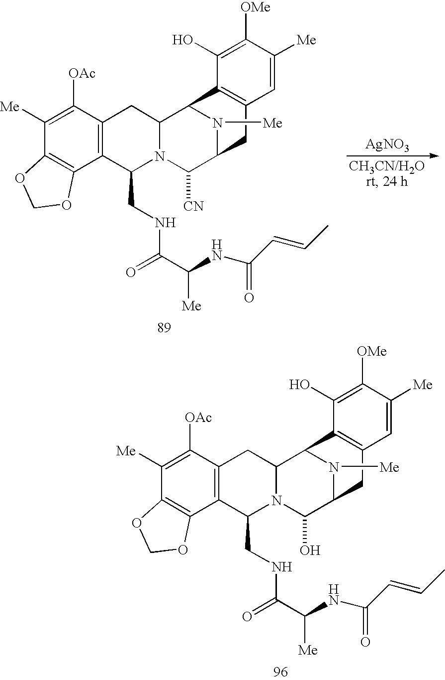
N1([Me])C2C([CN])N3C(CNC(C(NC(C=CC)=O)[Me])=O)C4=C(C([OAc])=C([Me])C5=C4OCO5)CC3C1C1=C(C2)C=C([Me])C([OMe])=C1O.[AgNO3].N1([Me])C2C(O)N3C(CNC(C(NC(C=CC)=O)[Me])=O)C4=C(C([OAc])=C([Me])C5=C4OCO5)CC3C1C1=C(C2)C=C([Me])C([OMe])=C1O
